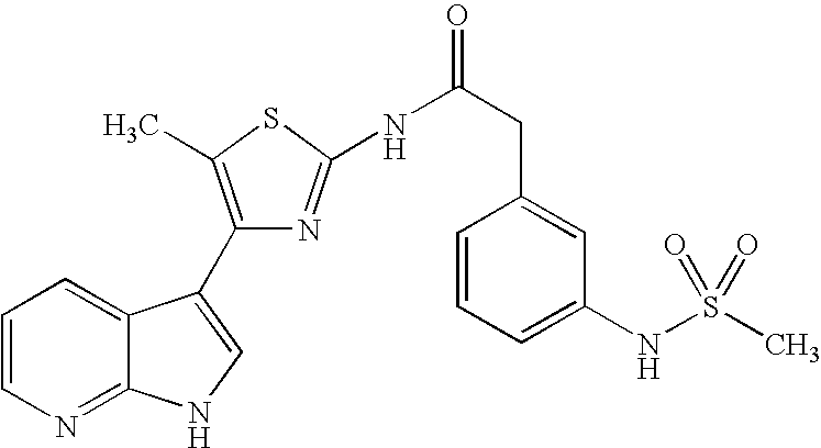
C1=CN=C2C(=C1)C(C1=C(C)SC(NC(CC3=CC(NS(C)(=O)=O)=CC=C3)=O)=N1)=CN2
